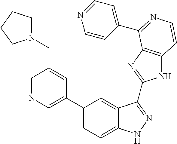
C1(C2=CN=CC(CN3CCCC3)=C2)=CC=C2C(=C1)C(C1=NC3=C(N1)C=CN=C3C1=CC=NC=C1)=NN2
